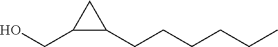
C1(CO)C(CCCCCC)C1
